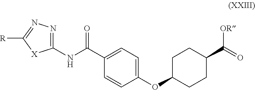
C1(OC2CCC(C([OR])=O)CC2)=CC=C(C(=O)NC2=NN=C([R])[X]2)C=C1
